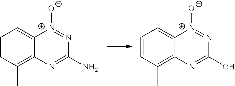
C1=CC(C)=C2C(=C1)[N+]([O-])=NC(N)=N2.C1=CC(C)=C2C(=C1)[N+]([O-])=NC(O)=N2
